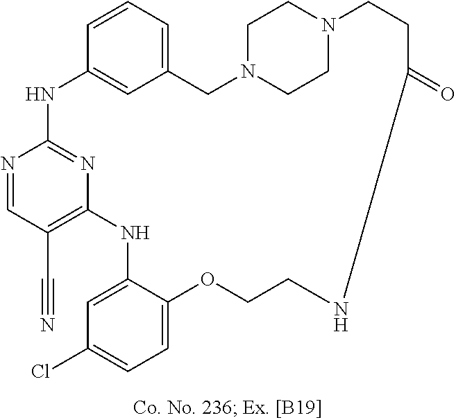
N1=CC(C#N)=C2N=C1NC1=CC(=CC=C1)CN1CCN(CC1)CCC(=O)NCCOC1=CC=C(Cl)C=C1N2
